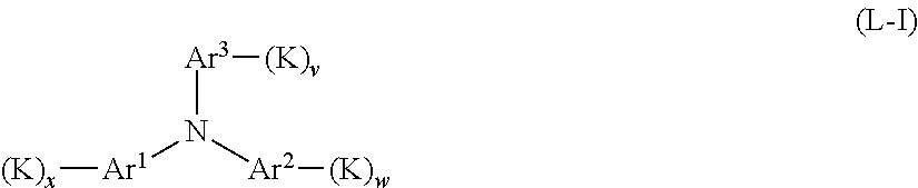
[Ar3]([(K)v])N([Ar2][(K)w])[Ar1][(K)x]
